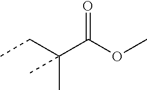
CCC(C(OC)=O)(C)C
